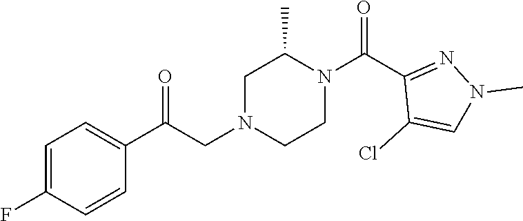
C1=C(F)C=CC(C(CN2CCN(C(C3=NN(C)C=C3Cl)=O)C(C)C2)=O)=C1
